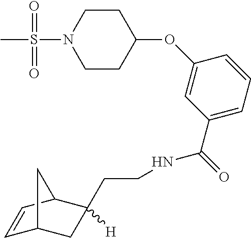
C1CN(S(C)(=O)=O)CCC1OC1=CC(C(=O)NCCC2([H])CC3C=CC2C3)=CC=C1
